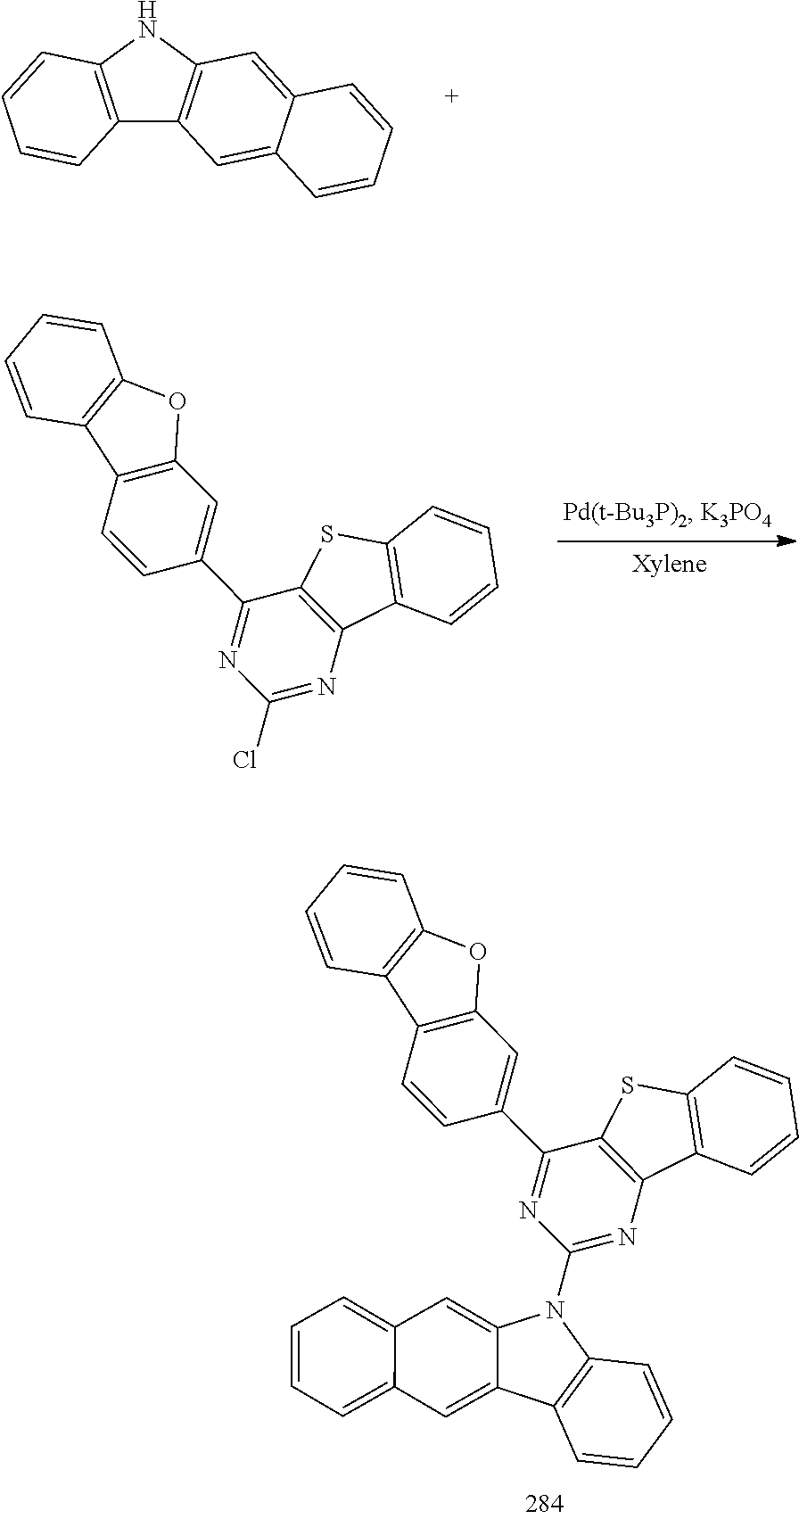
C12=C(NC3=C1C=CC=C3)C=C1C(=C2)C=CC=C1.C1=CC2=C(C=C1)SC1=C2N=C(Cl)N=C1C1=CC2=C(C=C1)C1=C(O2)C=CC=C1.C1=CC2=C(C=C1)SC1=C2N=C(N2C3=C(C4=CC5=CC=CC=C5C=C42)C=CC=C3)N=C1C1=CC2=C(C=C1)C1=C(O2)C=CC=C1
